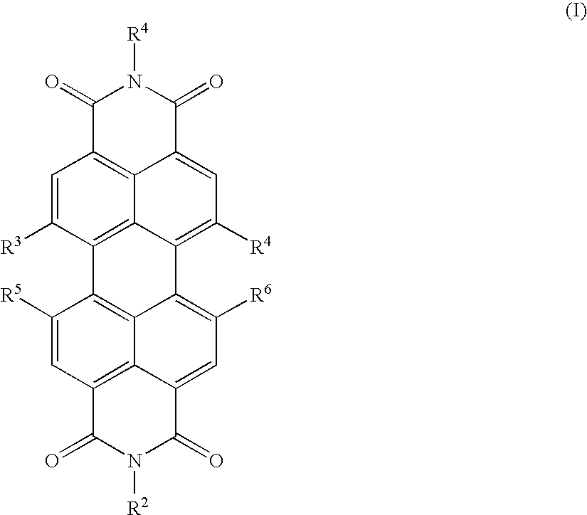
[R3]C1=CC2=C3C4=C1C1=C5C(=C([R6])C=C6C5=C(C=C1[R5])C(=O)N([R2])C6=O)C4=C([R4])C=C3C(=O)N([R4])C2=O
